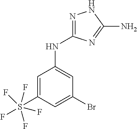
N1=C(NC2=CC(Br)=CC(S(F)(F)(F)(F)F)=C2)N=C(N)N1
